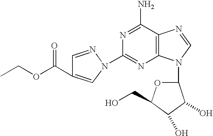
C1(N2C=C(C(OCC)=O)C=N2)=NC2=C(C(N)=N1)N=CN2C1OC(CO)C(O)C1O
